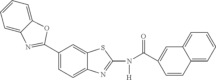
C1(C2=NC3=CC=CC=C3O2)=CC=C2C(=C1)SC(N(C(C1=CC3=CC=CC=C3C=C1)=O)[H])=N2
